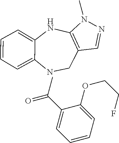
C1C2=C(NC3=CC=CC=C3N1)N(C)N=C2.C1=CC=C(OCCF)C(C(=O)C)=C1
